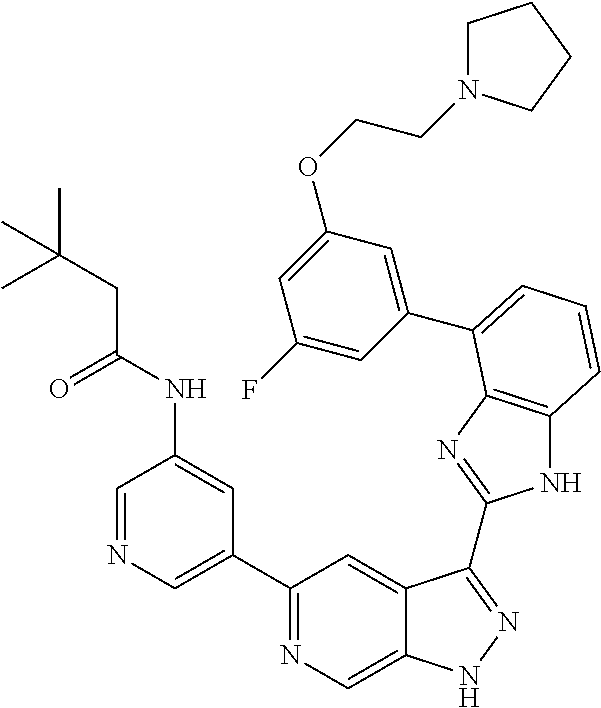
C1(C2=NC=C3C(=C2)C(C2=NC4=C(N2)C=CC=C4C2=CC(OCCN4CCCC4)=CC(F)=C2)=NN3)=CN=CC(NC(=O)CC(C)(C)C)=C1
